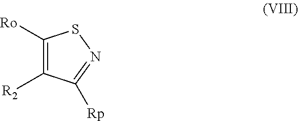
C1([Ro])=C([R2])C([Rp])=NS1
